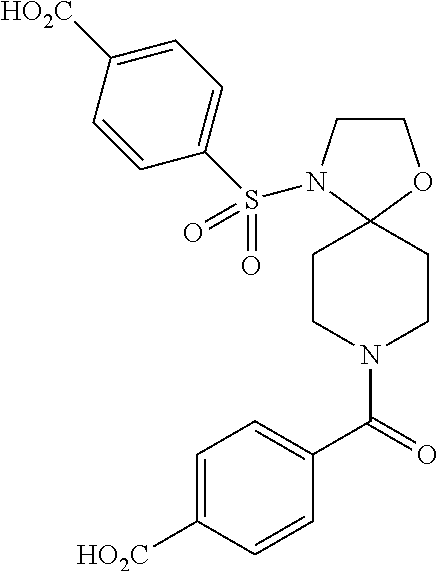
C1CN(S(C2=CC=C([HO2C])C=C2)(=O)=O)C2(O1)CCN(C(=O)C1=CC=C([HO2C])C=C1)CC2
